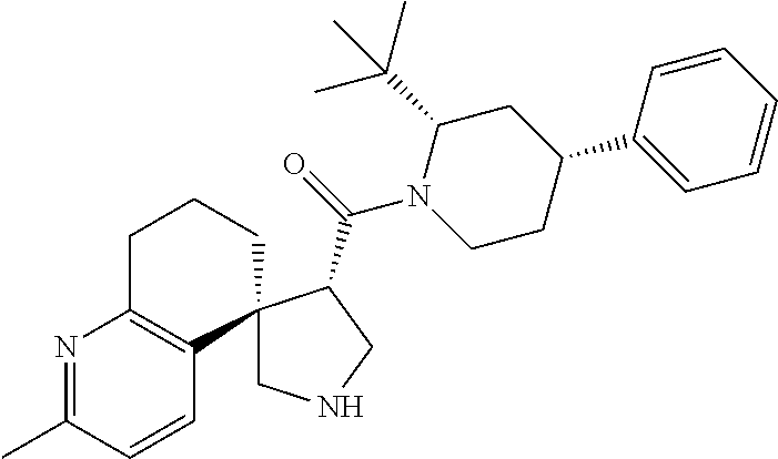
CC(C)(C1CC(C2=CC=CC=C2)CCN1C(=O)C1CNCC12C1=C(N=C(C)C=C1)CCC2)C
